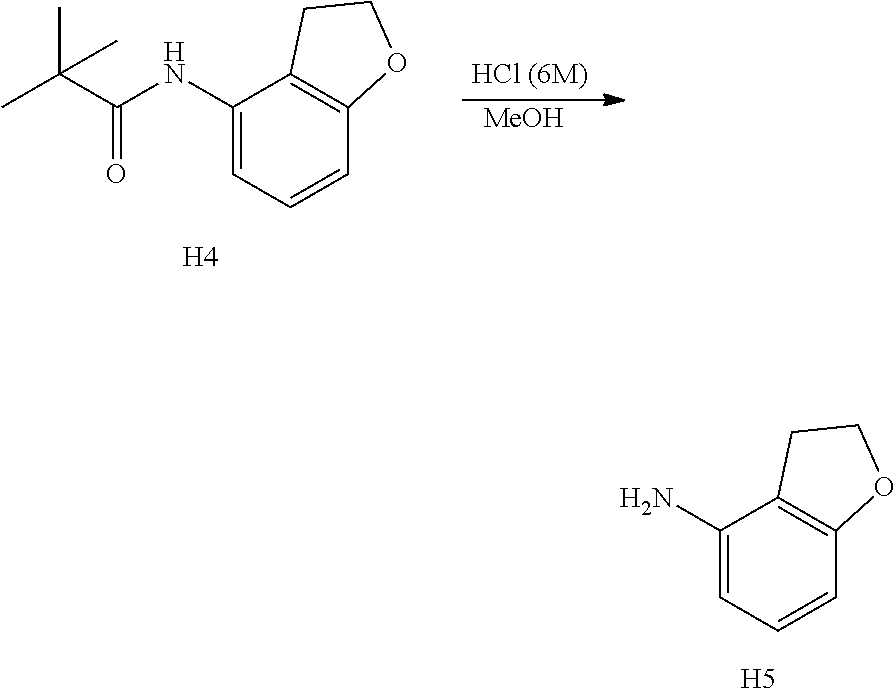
C1(NC(C(C)(C)C)=O)=CC=CC2=C1CCO2.[H4].[MeOH].C1(N)=CC=CC2=C1CCO2.[H5]
